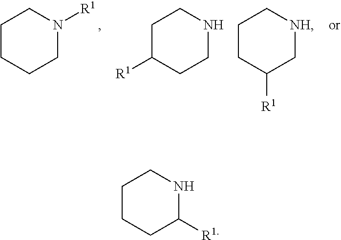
C1CCCN([R1])C1.C1C([R1])CCNC1.C1CC([R1])C[NH]C1.C1CCC([R1])NC1
